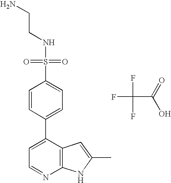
C1=C(C2=CC=C(S(=O)(NCCN)=O)C=C2)C2=C(N=C1)NC(C)=C2.FC(C(=O)O)(F)F
